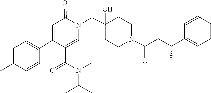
C1(C(=O)N(C)C(C)C)=CN(CC2(O)CCN(C(=O)CC(C3=CC=CC=C3)C)CC2)C(=O)C=C1C1=CC=C(C)C=C1
